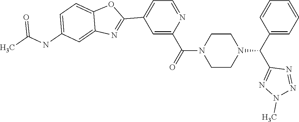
C1=C(C(=O)N2CCN(C(C3=CC=CC=C3)C3=NN(C)N=N3)CC2)N=CC=C1C1=NC2=CC(NC(C)=O)=CC=C2O1
